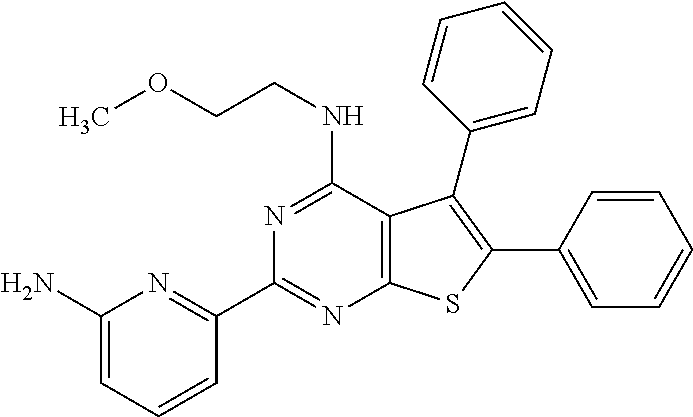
C1(C2=NC(N)=CC=C2)=NC2=C(C(NCCOC)=N1)C(C1=CC=CC=C1)=C(C1=CC=CC=C1)S2
